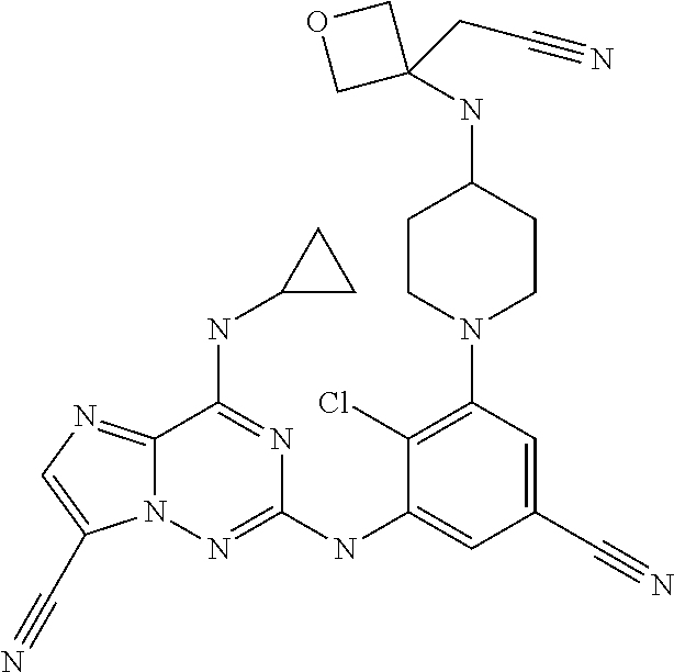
C12=NC=C(C#N)N1N=C(NC1=CC(C#N)=CC(N3CCC(NC4(CC#N)COC4)CC3)=C1Cl)N=C2NC1CC1
